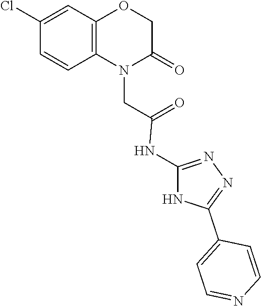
N1=C(NC(CN2C(=O)COC3=C2C=CC(Cl)=C3)=O)NC(C2=CC=NC=C2)=N1
